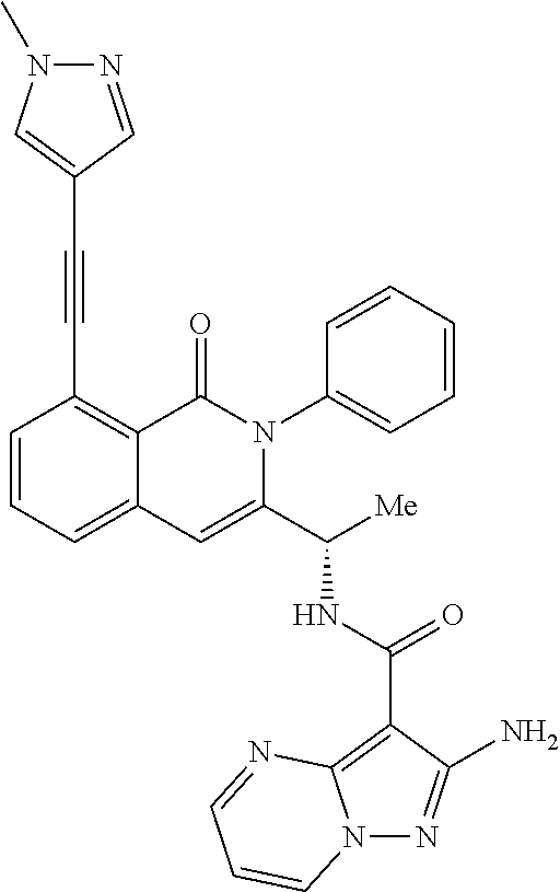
N(C([Me])C1=CC2=CC=CC(C#CC3=CN(C)N=C3)=C2C(=O)N1C1=CC=CC=C1)C(=O)C1=C2N(N=C1N)C=CC=N2
